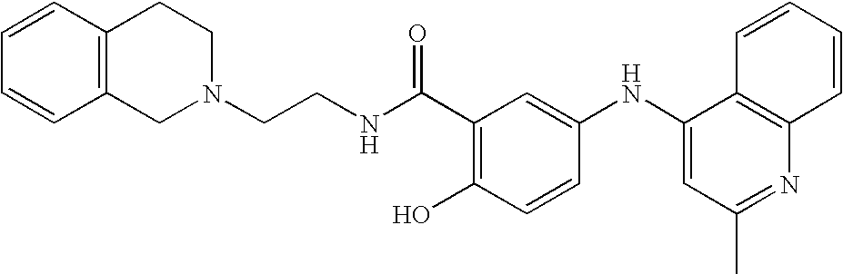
C1=CC2=C(C=C1)CCN(CCNC(C1=C(O)C=CC(NC3=CC(C)=NC4=C3C=CC=C4)=C1)=O)C2
